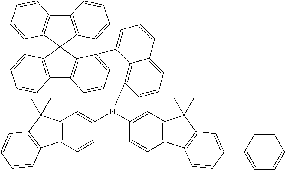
C12=C(C3(C4=C1C=CC=C4C1=CC=CC4=CC=CC(N(C5=CC6=C(C=C5)C5=C(C6(C)C)C=CC=C5)C5=CC6=C(C=C5)C5=C(C6(C)C)C=C(C6=CC=CC=C6)C=C5)=C14)C1=C(C4=C3C=CC=C4)C=CC=C1)C=CC=C2
